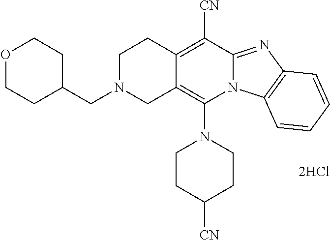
C(N1CCC2=C([CN])C3=NC4=C(N3C(N3CCC([CN])CC3)=C2C1)C=CC=C4)C1CCOCC1
